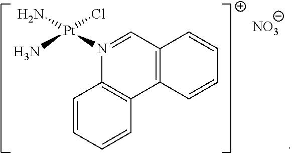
N1([Pt](N)(Cl)N)=CC2=C(C3=C1C=CC=C3)C=CC=C2.[NO3]
